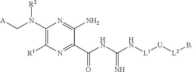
C1(N(C[A])[R2])=C([R1])N=C(C(NC(N[L1][U][L2]B)=N)=O)C(N)=N1
